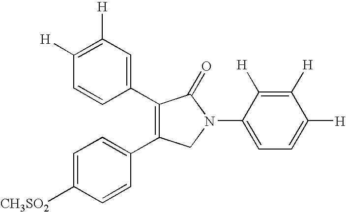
C1=CC(C2=C(C3=CC=C([CH3SO2])C=C3)CN(C3=CC=C([H])C([H])=C3[H])C2=O)=CC([H])=C1[H]
